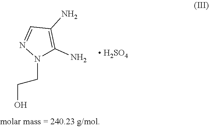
OCCN1C(N)=C(N)C=N1.[ H2SO4]
